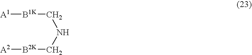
[B1K](CNC[B2K][A2])[A1]
